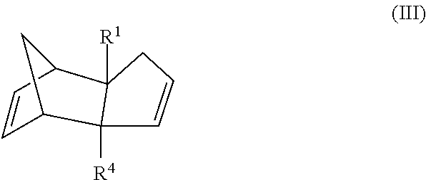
C1=CC2CC1C1([R4])C=CCC21[R1]
